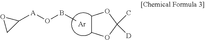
C1COC(C)([D])O1.CBO[A]C1OC1.[Ar]
